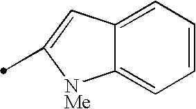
C12=CC=CC=C1[NMe]C(C)=C2
